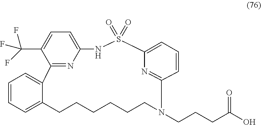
C12=NC(=CC=C1C(F)(F)F)NS(=O)(=O)C1=CC=CC(=N1)N(CCCC(O)=O)CCCCCCC1=CC=CC=C21
